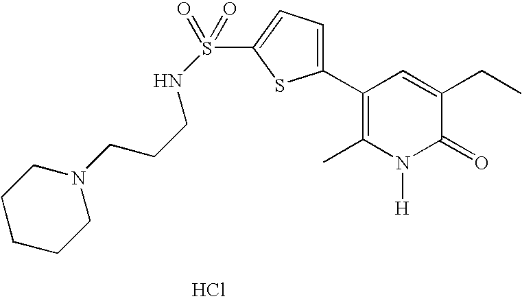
[ HCl].C1(C2=CC=C(S(=O)(=O)NCCCN3CCCCC3)S2)=C(C)N([H])C(=O)C(CC)=C1
